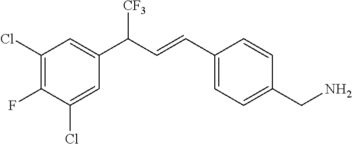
C1(Cl)=CC(C(C=CC2=CC=C(CN)C=C2)[CF3])=CC(Cl)=C1F
